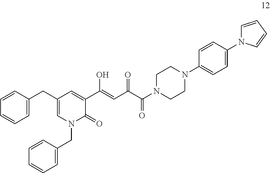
C1=C(CC2=CN(CC3=CC=CC=C3)C(=O)C(C(O)=CC(=O)C(=O)N3CCN(C4=CC=C(N5C=CC=C5)C=C4)CC3)=C2)C=CC=C1
